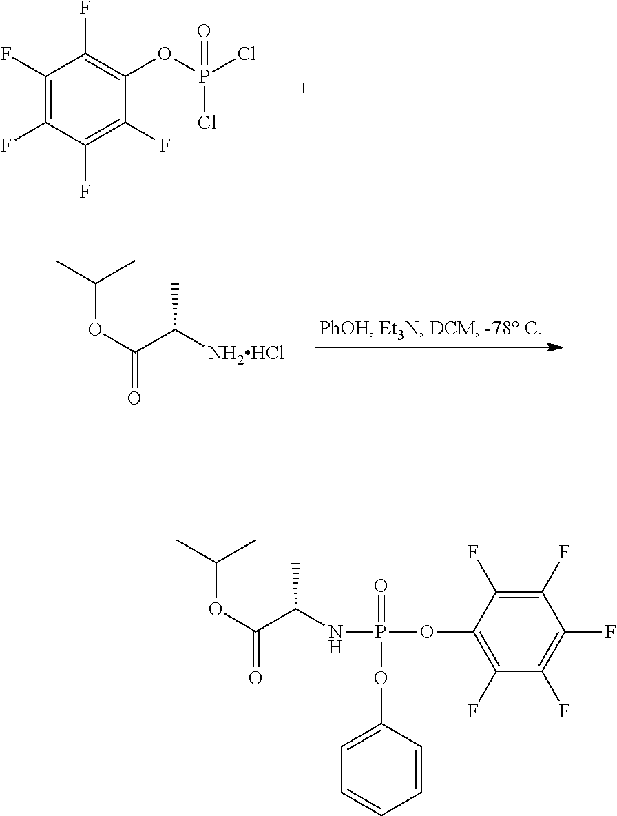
C1(F)=C(F)C(F)=C(F)C(OP(Cl)(=O)Cl)=C1F.O(C(C([NH2HCl])C)=O)C(C)C.O(C(C(C)NP(=O)(OC1=CC=CC=C1)OC1=C(F)C(F)=C(F)C(F)=C1F)=O)C(C)C
